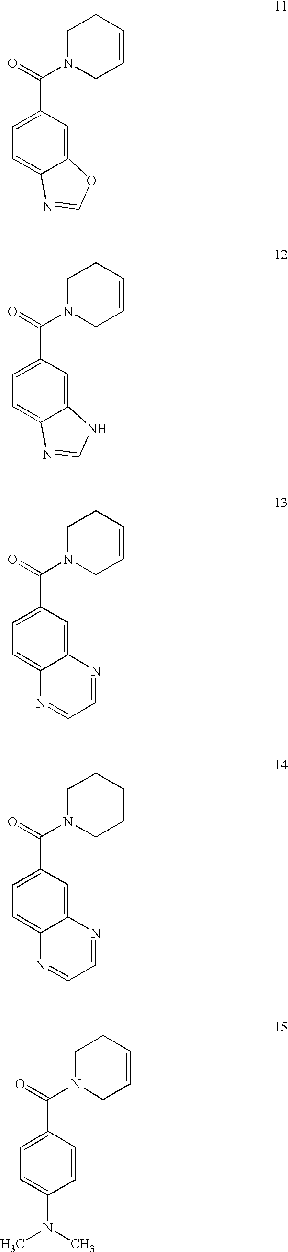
C12=CC(C(=O)N3CC=CCC3)=CC=C1N=CO2.C12=CC(C(=O)N3CC=CCC3)=CC=C1N=CN2.C12=CC(C(=O)N3CC=CCC3)=CC=C1N=CC=N2.C12=CC(C(=O)N3CCCCC3)=CC=C1N=CC=N2.C1=CC(C(=O)N2CC=CCC2)=CC=C1N(C)C
